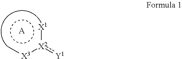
[X1][X2](:[Y1]):[X3]c.[A]
